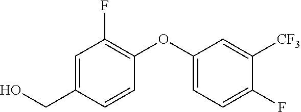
C1=C(CO)C=CC(OC2=CC=C(F)C([CF3])=C2)=C1F
